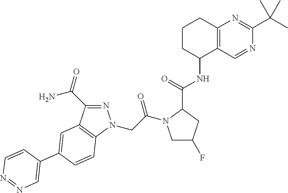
N1=C(C(N)=O)C2=C(N1CC(=O)N1CC(F)CC1C(NC1C3=C(CCC1)N=C(C(C)(C)C)N=C3)=O)C=CC(C1=CN=NC=C1)=C2
